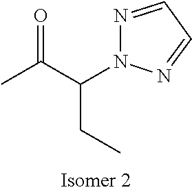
CC(C(N1N=CC=N1)CC)=O
